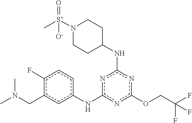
O(c1nc(NC2CCN([S+](C)(=O)[O-])CC2)nc(Nc2ccc(F)c(CN(C)C)c2)n1)CC(F)(F)F
